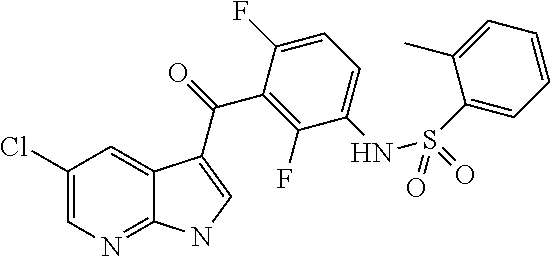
C1(Cl)=CN=C2C(=C1)C(C(=O)C1=C(F)C(NS(C3=CC=CC=C3C)(=O)=O)=CC=C1F)=CN2
